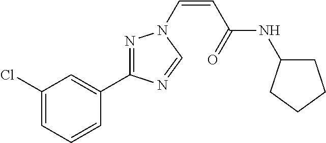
C1(Cl)=CC=CC(C2=NN(C=CC(NC3CCCC3)=O)C=N2)=C1
